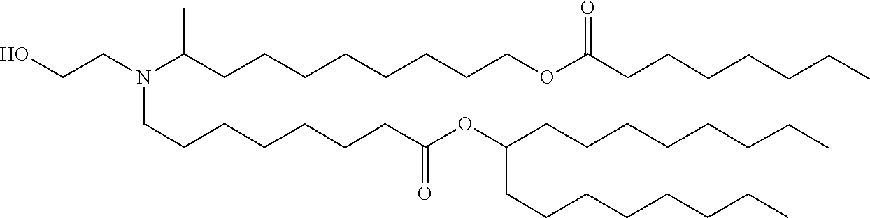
C(C(=O)OC(CCCCCCCC)CCCCCCCC)CCCCCCN(CCO)C(CCCCCCCCOC(CCCCCCC)=O)C
